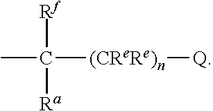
CC([(CReRe)n][Q])([Rf])[Ra]
